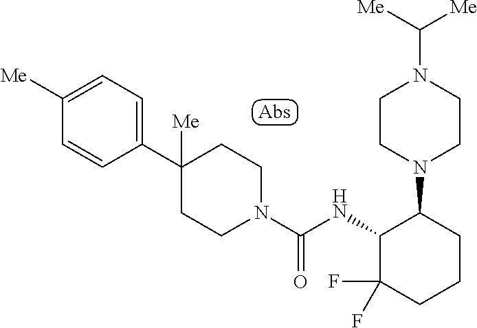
C1(C2([Me])CCN(C(NC3C(F)(F)CCCC3N3CCN(C([Me])[Me])CC3)=O)CC2)=CC=C([Me])C=C1
